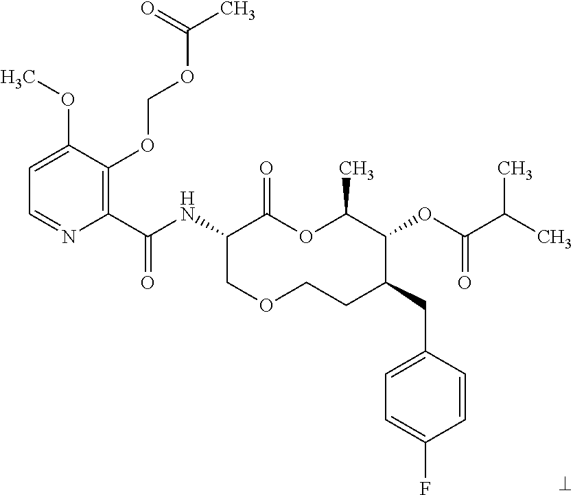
C1(C(NC2COCCC(CC3=CC=C(F)C=C3)C(OC(=O)C(C)C)C(C)OC2=O)=O)=C(OCOC(C)=O)C(OC)=CC=N1
